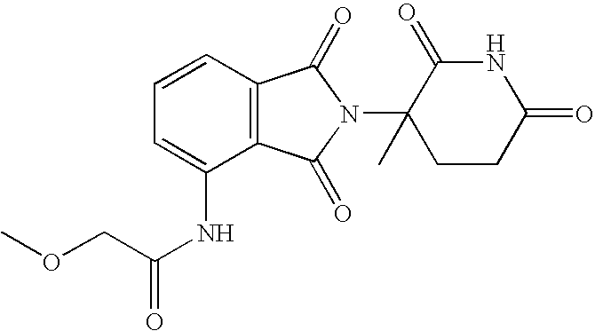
C1=C(NC(COC)=O)C2=C(C=C1)C(=O)N(C1(C)CCC(=O)NC1=O)C2=O
